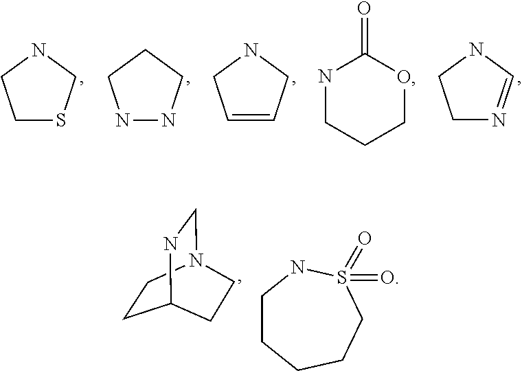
C1CN2CNC1CC2.C1CCCCS(=O)(=O)N1.N1NCCC1.C1=CCNC1.C1N=CNC1.C1SCNC1.N1CCCOC1=O
